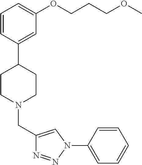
C1(CN2CCC(C3=CC(OCCCOC)=CC=C3)CC2)=CN(C2=CC=CC=C2)N=N1
